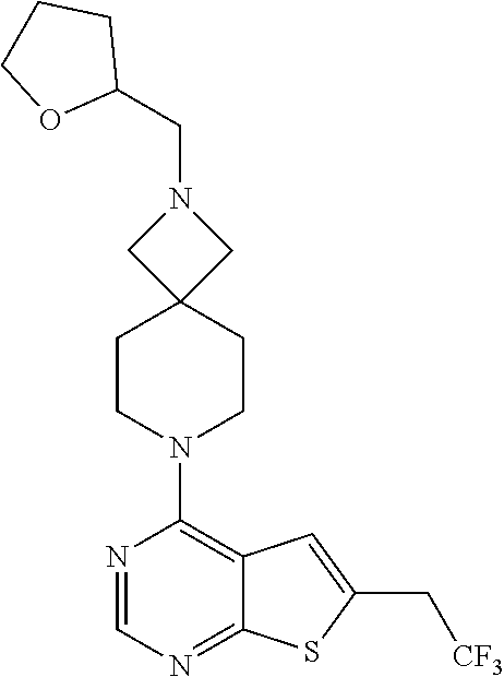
C12=NC=NC(N3CCC4(CC3)CN(CC3CCCO3)C4)=C1C=C(C[CF3])S2
